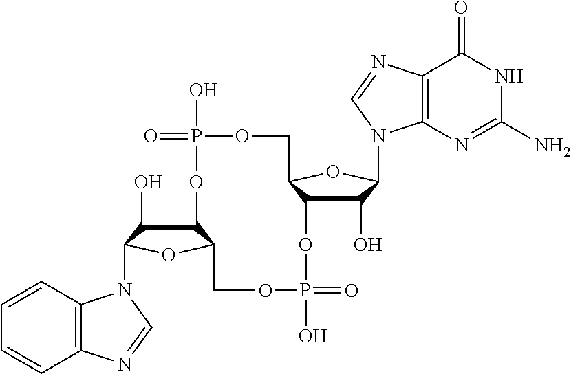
C12C(O)C(N3C4=C(C=CC=C4)N=C3)OC1COP(O)(=O)OC1C(O)C(N3C4=C(C(=O)NC(N)=N4)N=C3)OC1COP(O)(=O)O2
